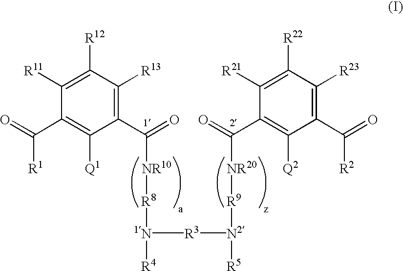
C1([R11])=C([R12])C([R13])=C(C(=O)[NR10][R8][1N]([R4])[R3][N2]([R5])[R9][NR20]C(=O)C2=C([Q2])C(C(=O)[R2])=C([R23])C([R22])=C2[R21])C([Q1])=C1C(=O)[R1]
